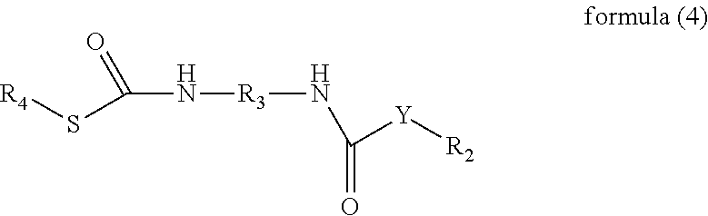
[R3](NC(=O)[Y][R2])NC(=O)S[R4]
